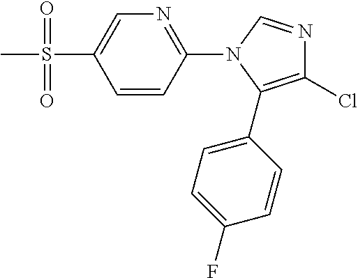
C1=CC(N2C(C3=CC=C(F)C=C3)=C(Cl)N=C2)=NC=C1S(C)(=O)=O
